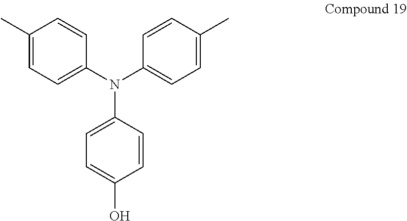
C1(C)=CC=C(N(C2=CC=C(C)C=C2)C2=CC=C(O)C=C2)C=C1
